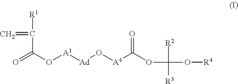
[R1]C(C(O[A1][Ad]O[A4]C(OC(O[R4])([R2])[R3])=O)=O)=C
